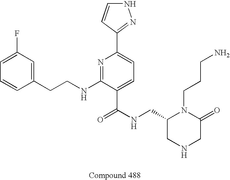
C1=CC(CCNC2=NC(C3=NNC=C3)=CC=C2C(NCC2CNCC(=O)N2CCCN)=O)=CC(F)=C1
